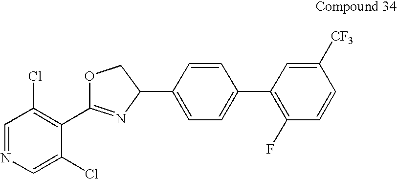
C1=NC=C(Cl)C(C2=NC(C3=CC=C(C4=C(F)C=CC([CF3])=C4)C=C3)CO2)=C1Cl
